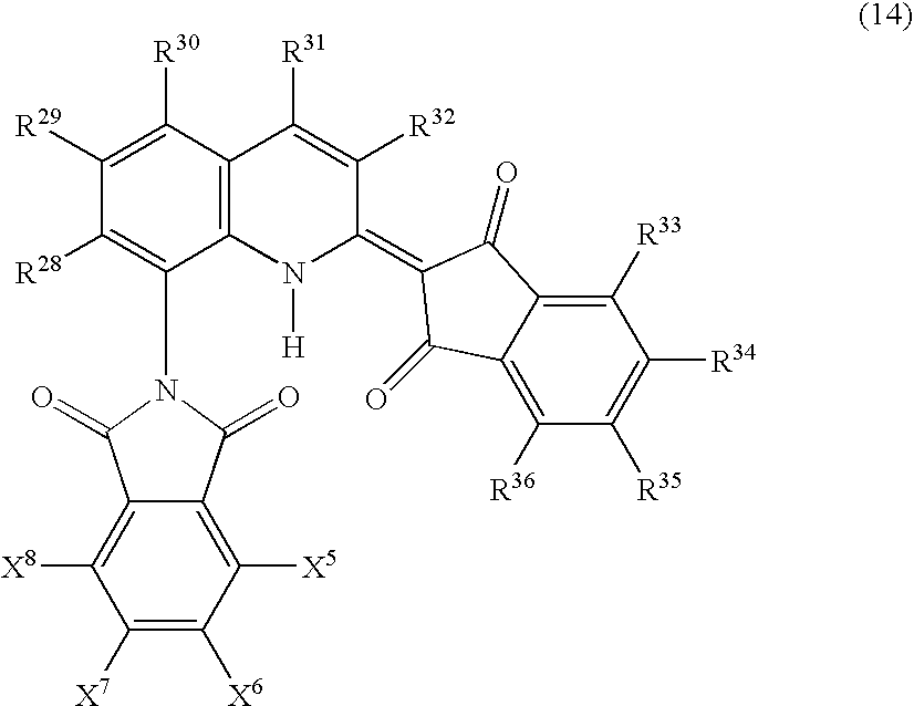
C1([R29])=C([R30])C2=C(C(N3C(=O)C4=C([X5])C([X6])=C([X7])C([X8])=C4C3=O)=C1[R28])N([H])C(=C1C(=O)C3=C([R33])C([R34])=C([R35])C([R36])=C3C1=O)C([R32])=C2[R31]
